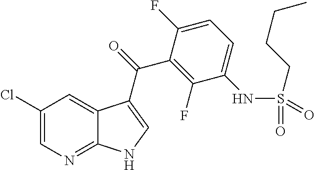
C1(Cl)=CN=C2C(=C1)C(C(=O)C1=C(F)C(NS(CCCC)(=O)=O)=CC=C1F)=CN2
